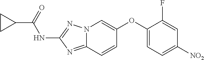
N12C(=NC(NC(=O)C3CC3)=N1)C=CC(OC1=CC=C([NO2])C=C1F)=C2
